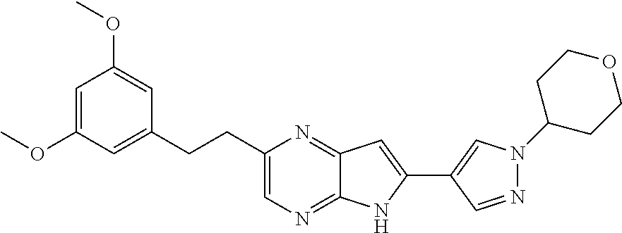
C1=C(OC)C=C(CCC2=CN=C3C(=N2)C=C(C2=CN(C4CCOCC4)N=C2)N3)C=C1OC
